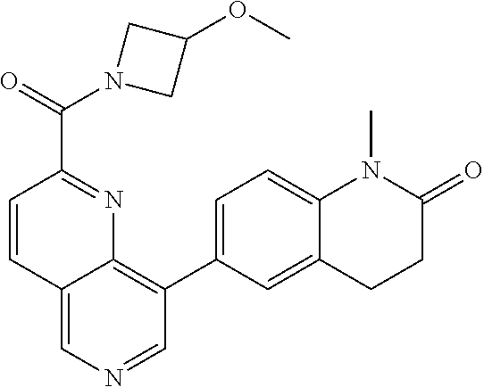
C12=CN=CC(C3=CC=C4C(=C3)CCC(=O)N4C)=C1N=C(C(N1CC(OC)C1)=O)C=C2
